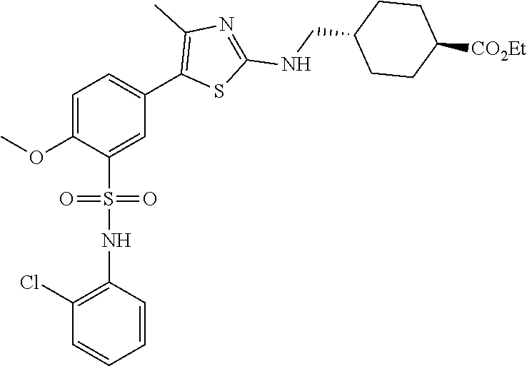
C1=C(OC)C(S(=O)(=O)NC2=C(Cl)C=CC=C2)=CC(C2=C(C)N=C(NCC3CCC([CO2Et])CC3)S2)=C1
